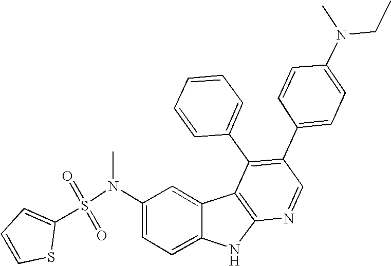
N(C1=CC=C2C(=C1)C1=C(N2)N=CC(C2=CC=C(N(CC)C)C=C2)=C1C1=CC=CC=C1)(S(=O)(=O)C1=CC=CS1)C
